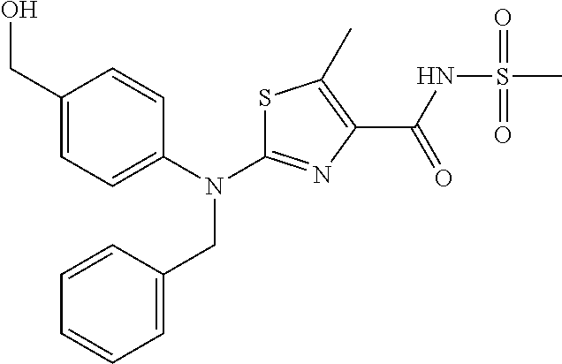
N(C1=NC(C(=O)NS(C)(=O)=O)=C(C)S1)(CC1=CC=CC=C1)C1=CC=C(CO)C=C1
